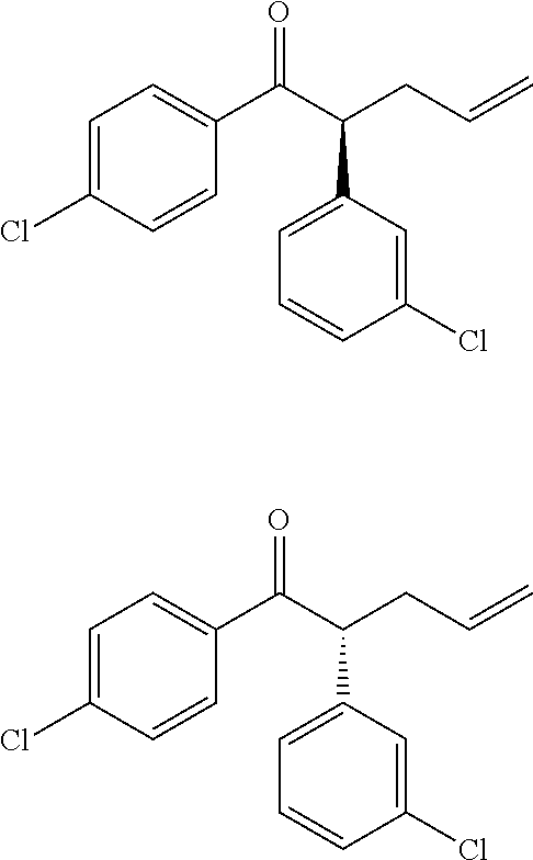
O=C(C(CC=C)C1=CC=CC(Cl)=C1)C1=CC=C(Cl)C=C1.O=C(C(CC=C)C1=CC=CC(Cl)=C1)C1=CC=C(Cl)C=C1
